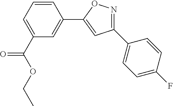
C1(C(=O)OCC)=CC=CC(C2=CC(C3=CC=C(F)C=C3)=NO2)=C1
